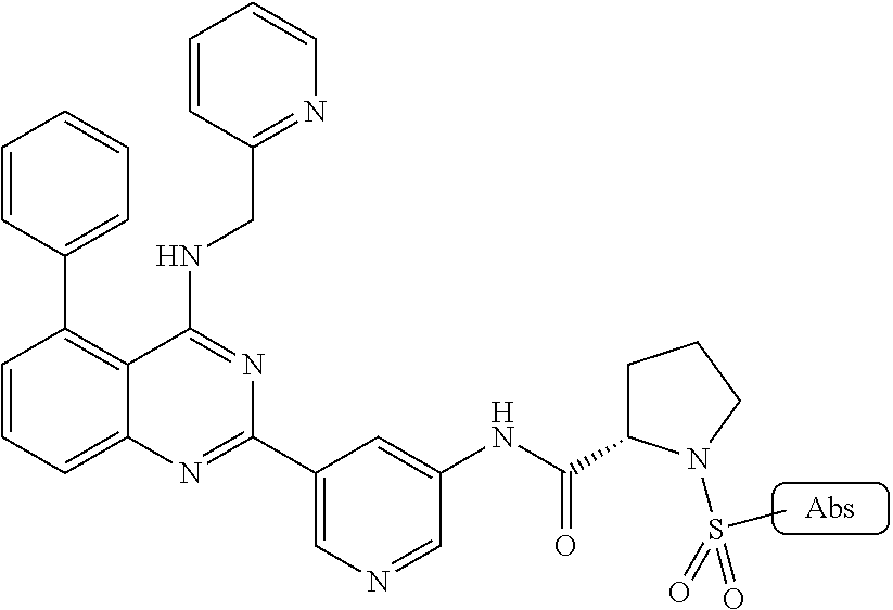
C1=CC(C2=C3C(=CC=C2)N=C(C2=CN=CC(NC(=O)C4CCCN4S(=O)(C)=O)=C2)N=C3NCC2=NC=CC=C2)=CC=C1
